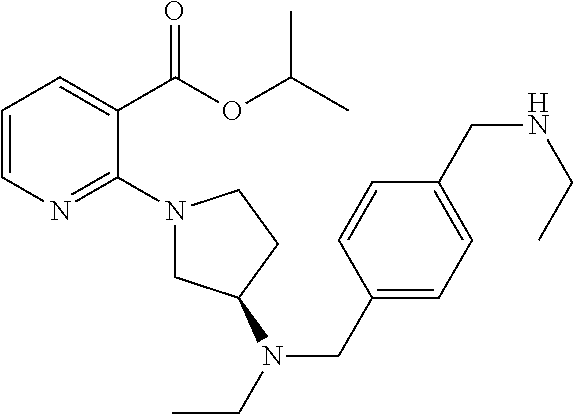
C1=CN=C(N2CC(N(CC)CC3=CC=C(CNCC)C=C3)CC2)C(C(OC(C)C)=O)=C1
